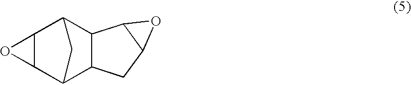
C12C(C3C4C(C1C3)C1C(C4)O1)O2
